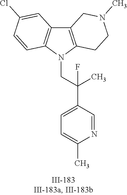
N1(CC(C2=CC=C(C)N=C2)(C)F)C2=C(C3=C1C=CC(Cl)=C3)CN(C)CC2
